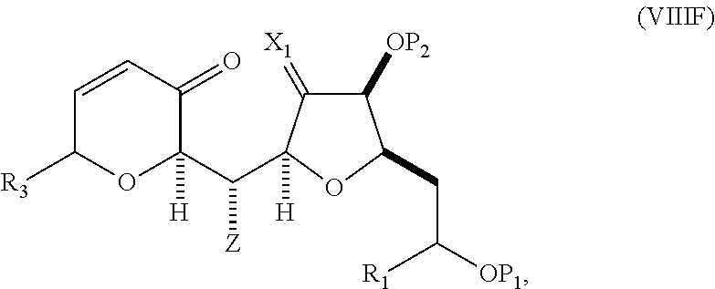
C1([OP2])C(=[X1])C(C(C2([H])OC([R3])C=CC2=O)[Z])([H])OC1CC([OP1])[R1]
